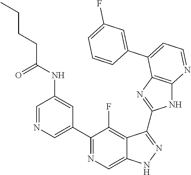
C1=NC=C(C2=NC=C3C(=C2F)C(C2=NC4=C(N2)N=CC=C4C2=CC(F)=CC=C2)=NN3)C=C1NC(CCCC)=O
